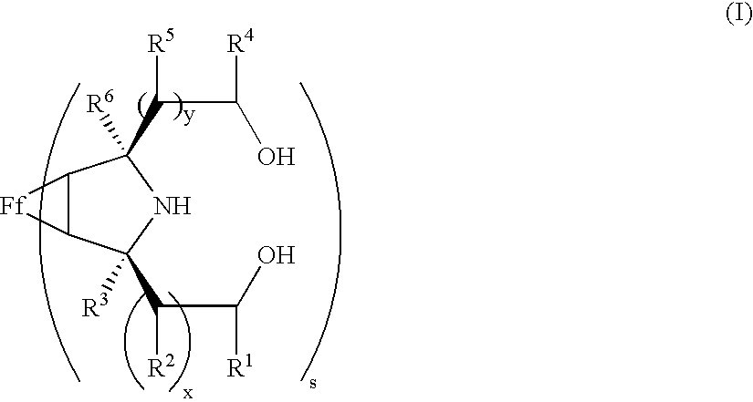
C12C(C([R3])(C(C([R1])O)[R2])NC1([R6])C(C([R4])O)[R5])[Ff]2
